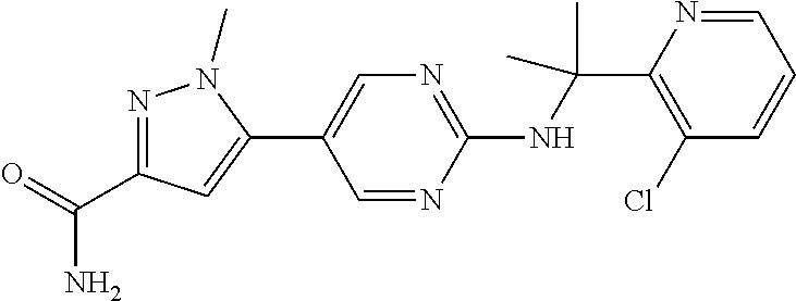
C1(NC(C2=C(Cl)C=CC=N2)(C)C)=NC=C(C2=CC(C(=O)N)=NN2C)C=N1
